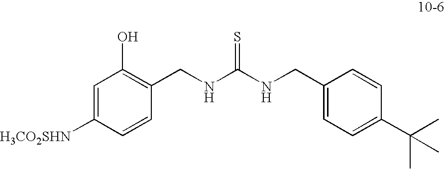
C1=C([H3CO2SHN])C=CC(CNC(NCC2=CC=C(C(C)(C)C)C=C2)=S)=C1O
